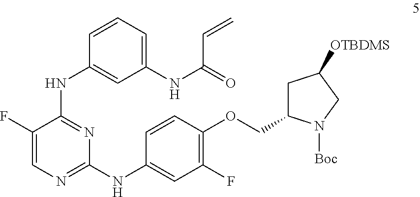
C1(F)=CN=C(NC2=CC(F)=C(OCC3CC([OTBDMS])CN3[Boc])C=C2)N=C1NC1=CC(NC(=O)C=C)=CC=C1
